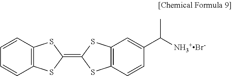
C1(=C2SC3=C(S2)C=C(C([NH3+Br-])C)C=C3)SC2=C(S1)C=CC=C2
